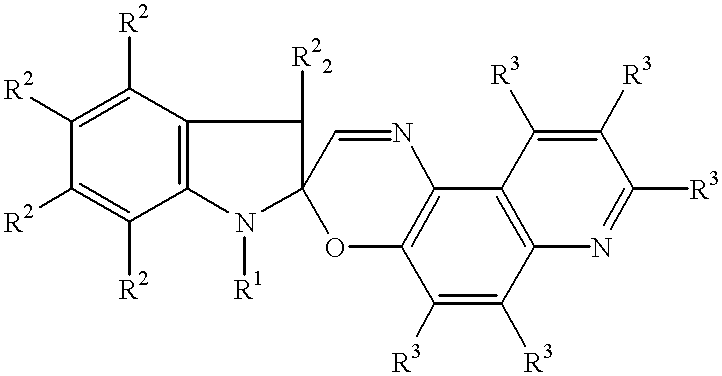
C1([R2])=C([R2])C2=C(C([R2])=C1[R2])C([R22])C1(N2[R1])OC2=C(N=C1)C1=C(C([R3])=C2[R3])N=C([R3])C([R3])=C1[R3]
